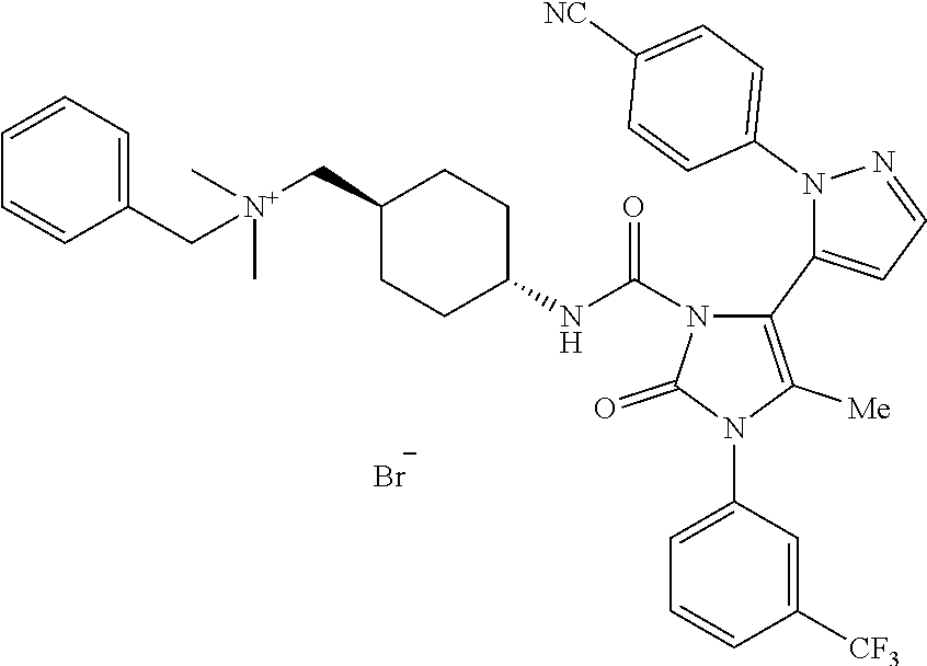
C1=C(N2C([Me])=C(C3=CC=NN3C3=CC=C([NC])C=C3)N(C(NC3CCC(C[N+](C)(C)CC4=CC=CC=C4)CC3)=O)C2=O)C=C([CF3])C=C1.[Br-]
